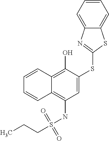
C1=C(SC2=NC3=CC=CC=C3S2)C(O)=C2C(=C1NS(CCC)(=O)=O)C=CC=C2
